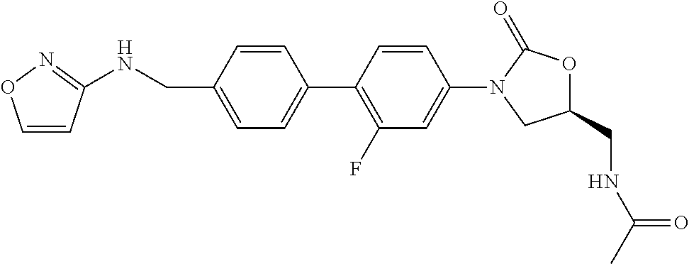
C(C1=CC=C(C2=C(F)C=C(N3CC(CNC(C)=O)OC3=O)C=C2)C=C1)NC1=NOC=C1
